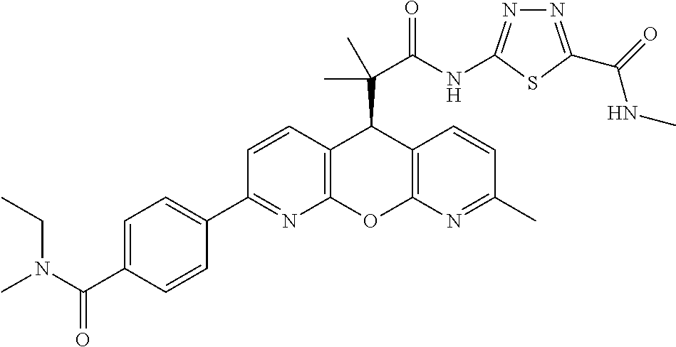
C1(C2=NC3=C(C=C2)C(C(C(NC2=NN=C(C(=O)NC)S2)=O)(C)C)C2=C(O3)N=C(C)C=C2)=CC=C(C(N(C)CC)=O)C=C1
